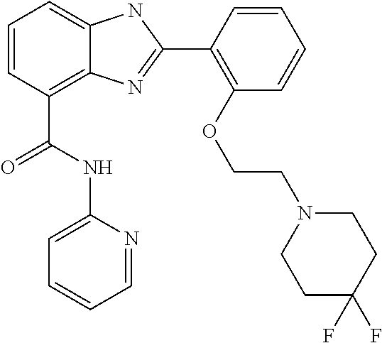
C1=CC(C(NC2=CC=CC=N2)=O)=C2C(=C1)NC(C1=C(OCCN3CCC(F)(F)CC3)C=CC=C1)=N2
